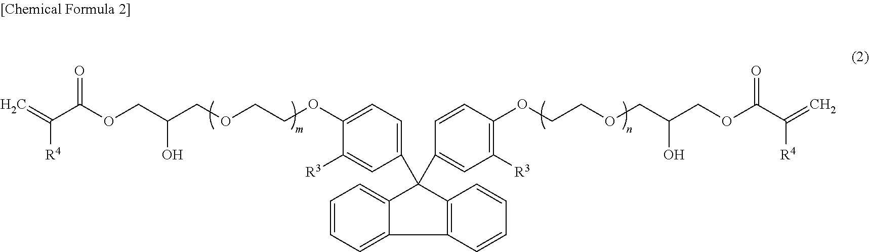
C1([R3])=CC(C2(C3=CC([R3])=C(OCCOCC(COC(C(=C)[R4])=O)O)C=C3)C3=CC=CC=C3C3=C2C=CC=C3)=CC=C1OCCOCC(COC(C(=C)[R4])=O)O
